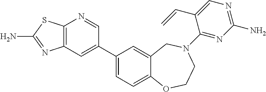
C12=C(C=C(C3=CC=C4C(=C3)CN(C3=NC(N)=NC=C3C=C)CCO4)C=N1)N=C(N)S2
